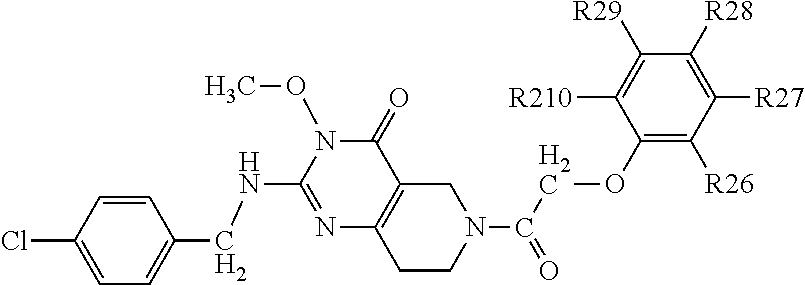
C1=C(Cl)C=CC(CNC2=NC3=C(C(=O)N2OC)CN(C(COC2=C([R26])C([R27])=C([R28])C([R29])=C2[R210])=O)CC3)=C1
